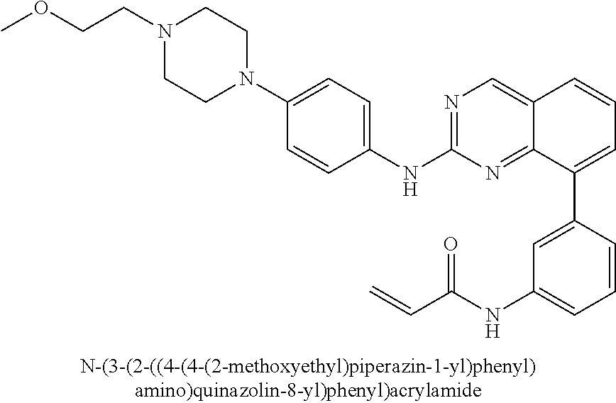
C(CN1CCN(C2=CC=C(NC3=NC=C4C(=N3)C(C3=CC(NC(C=C)=O)=CC=C3)=CC=C4)C=C2)CC1)OC
